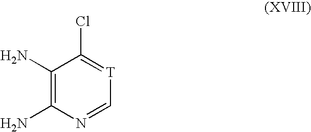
C1(N)=C(N)N=C[T]=C1Cl
